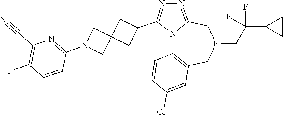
N12C3=C(CN(CC(C4CC4)(F)F)CC1=NN=C2C1CC2(C1)CN(C1=NC(C#N)=C(F)C=C1)C2)C=C(Cl)C=C3
